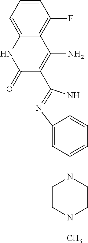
C1=CC=C2C(=C1F)C(N)=C(C1=NC3=CC(N4CCN(C)CC4)=CC=C3N1)C(=O)N2
